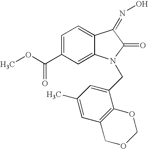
C1=C(C(OC)=O)C=C2C(=C1)C(=NO)C(=O)N2CC1=CC(C)=CC2=C1OCOC2
